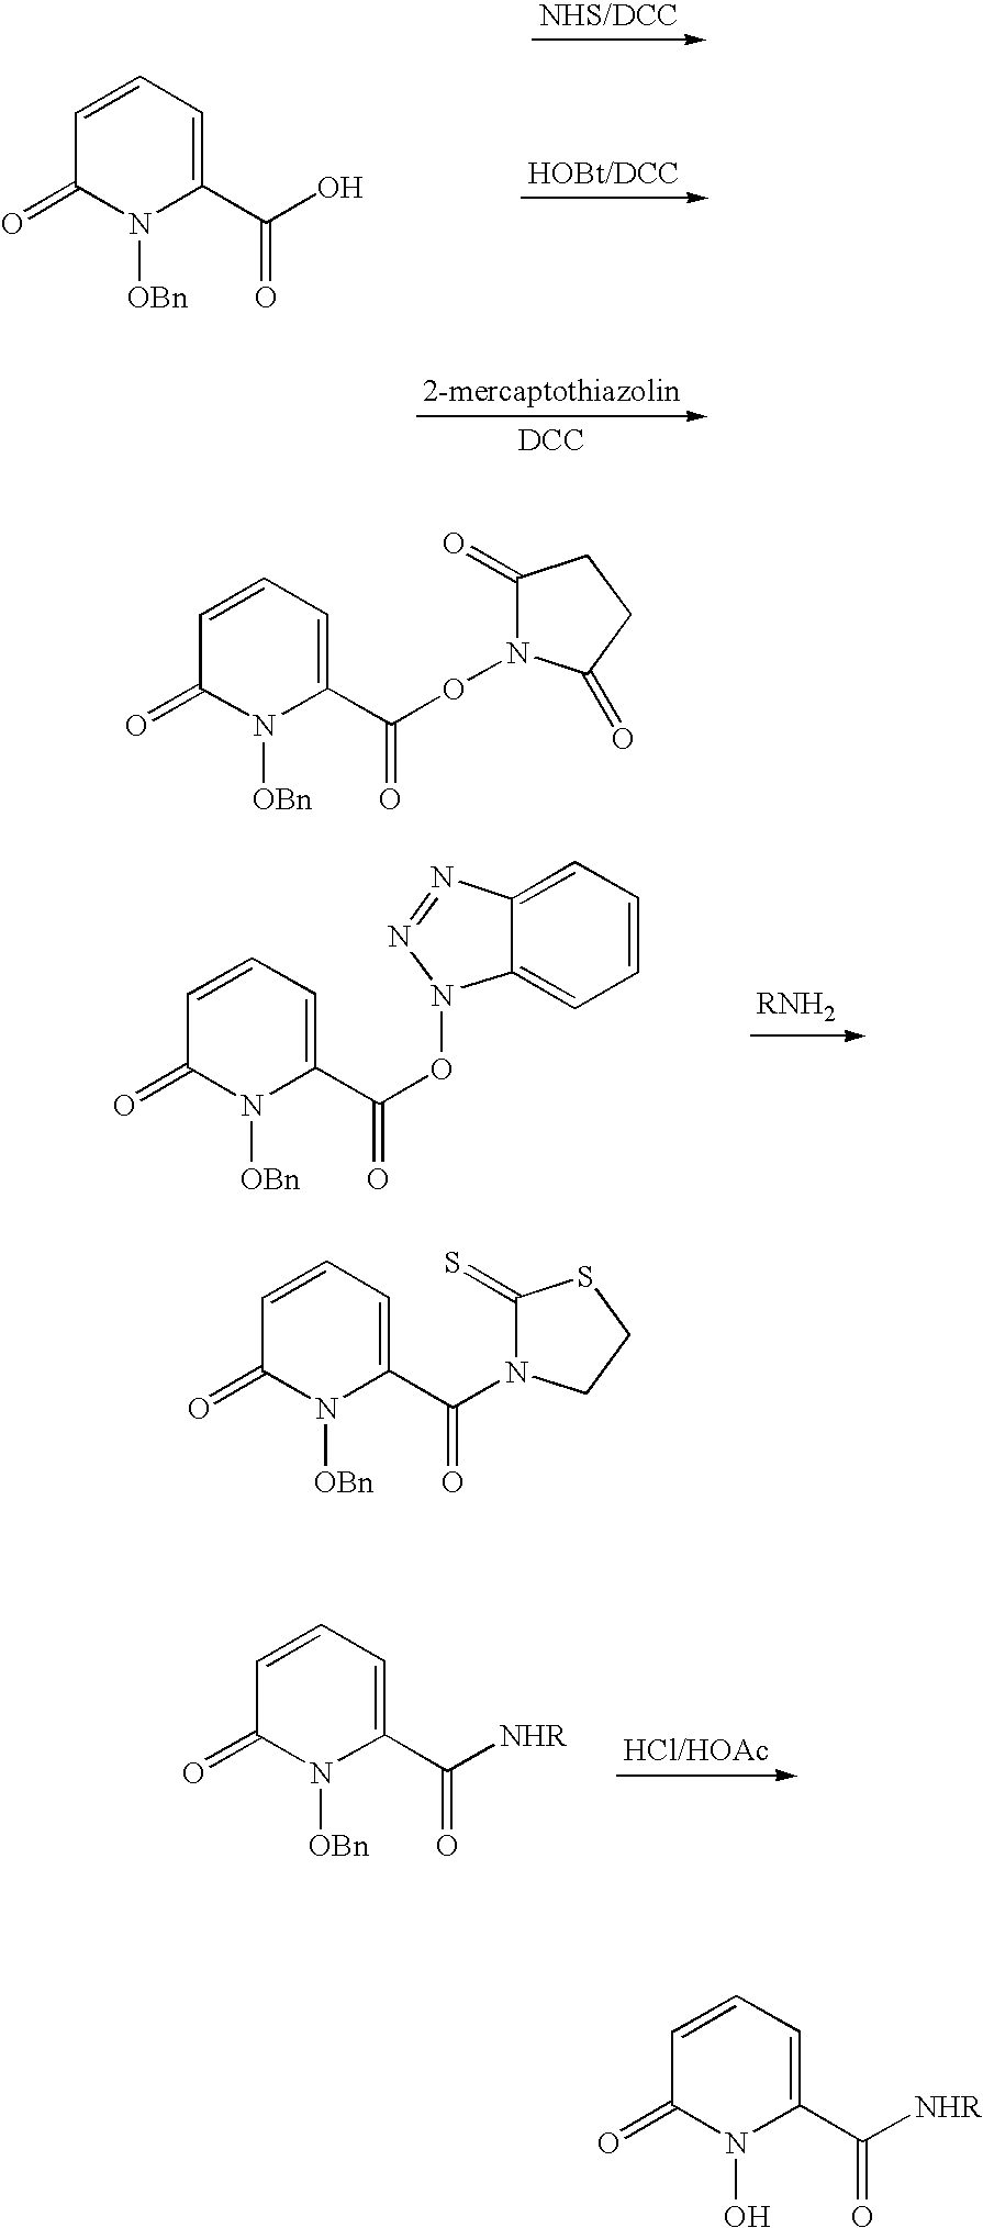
C1=CC=C(C(O)=O)N([OBn])C1=O.[DCC].C1=CC=C(C(ON2C3=CC=CC=C3N=N2)=O)N([OBn])C1=O.C1=CC=C(C([NHR])=O)N([OBn])C1=O.C1=CC=C(C(ON2C(=O)CCC2=O)=O)N([OBn])C1=O.C1=CC=C(C([NHR])=O)N(O)C1=O.C1=CC=C(C(=O)N2C(=S)SCC2)N([OBn])C1=O
